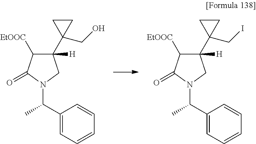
C1(C(N2CC([H])(C3(CO)CC3)C([EtOOC])C2=O)C)=CC=CC=C1.C1(C(N2CC([H])(C3(CI)CC3)C([EtOOC])C2=O)C)=CC=CC=C1
